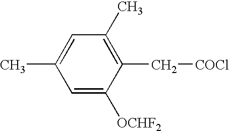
CC1=CC(C)=C(C[COCl])C([OCHF2])=C1
